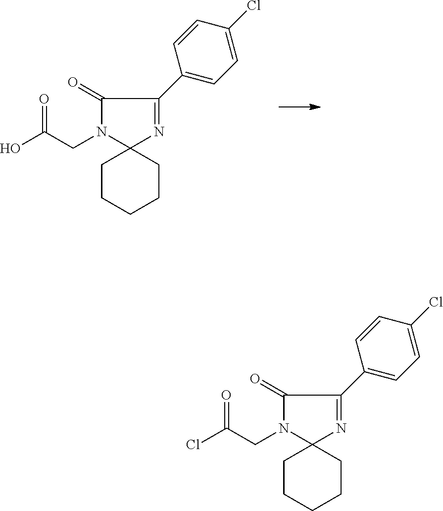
C1(=O)N(CC(O)=O)C2(N=C1C1=CC=C(Cl)C=C1)CCCCC2.C1(=O)N(CC(Cl)=O)C2(N=C1C1=CC=C(Cl)C=C1)CCCCC2
